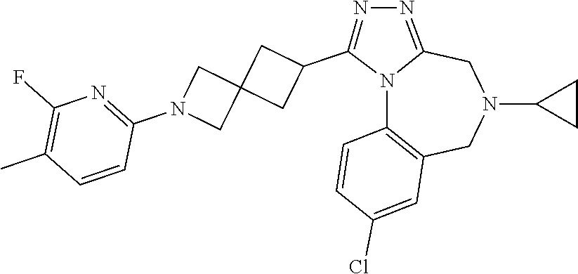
N12C3=C(CN(C4CC4)CC1=NN=C2C1CC2(C1)CN(C1=NC(F)=C(C)C=C1)C2)C=C(Cl)C=C3
